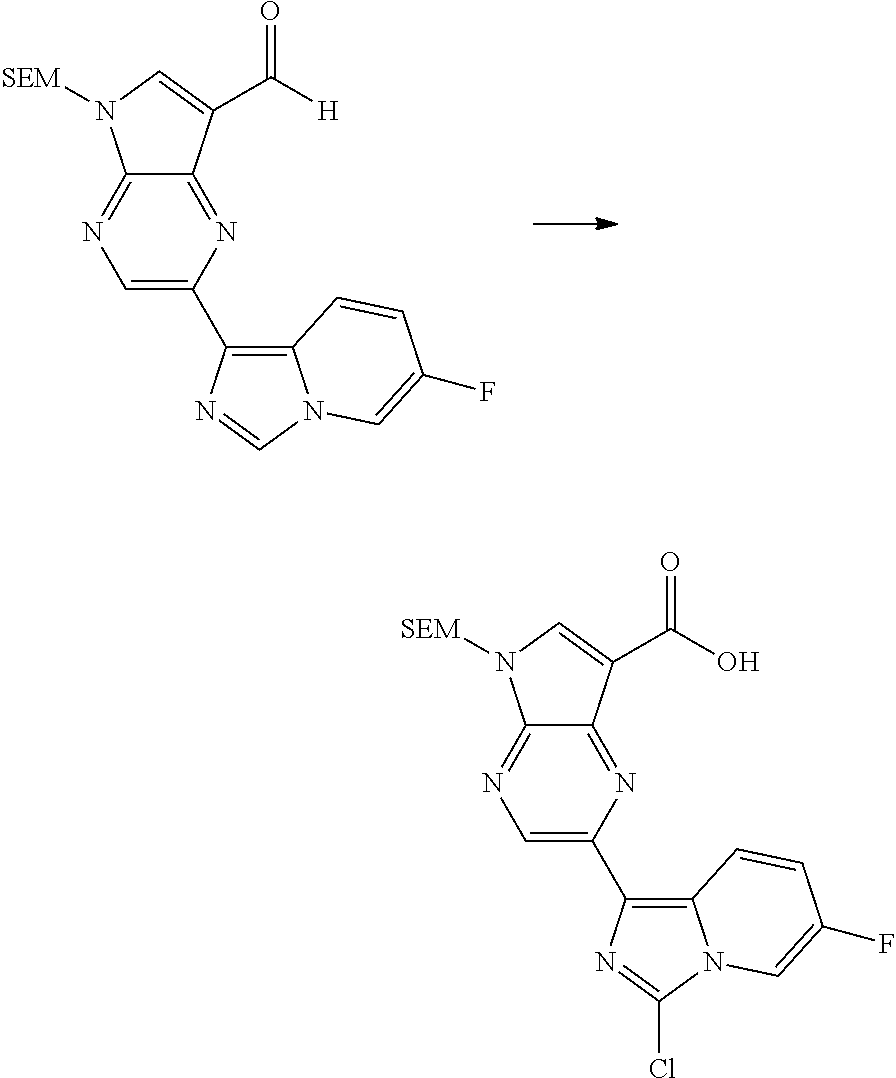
C12=NC(C3=C4N(C=N3)C=C(F)C=C4)=CN=C1N([SEM])C=C2C(=O)[H].C12=NC(C3=C4N(C(Cl)=N3)C=C(F)C=C4)=CN=C1N([SEM])C=C2C(=O)O
